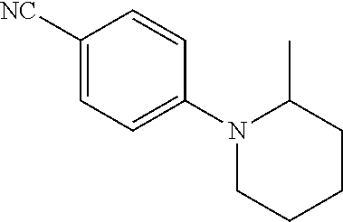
C1([NC])=CC=C(N2CCCCC2C)C=C1
